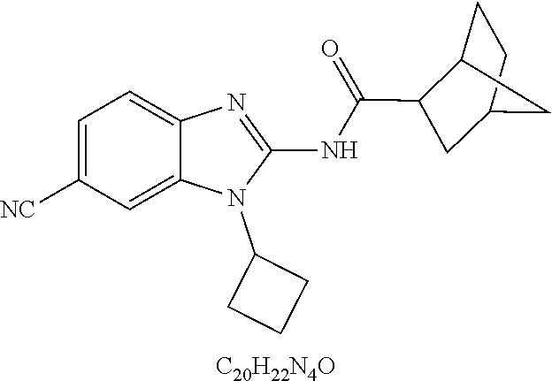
[C20H22N4O].C1=C([NC])C=C2C(=C1)N=C(NC(=O)C1C3CCC(C1)C3)N2C1CCC1
